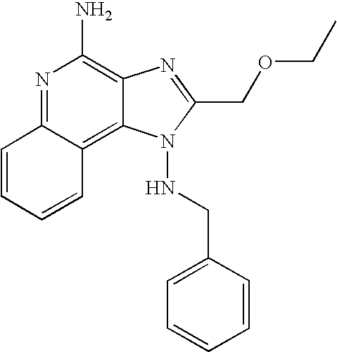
N1=C2C(=C3C(=C1N)N=C(COCC)N3NCC1=CC=CC=C1)C=CC=C2
